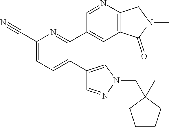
C1(C#N)=CC=C(C2=CN(CC3(C)CCCC3)N=C2)C(C2=CC3=C(N=C2)CN(C)C3=O)=N1
